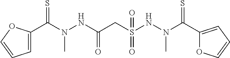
C1=C(C(N(NC(CS(NN(C(C2=CC=CO2)=S)C)(=O)=O)=O)C)=S)OC=C1
